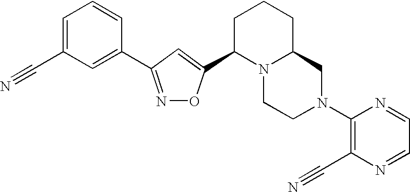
C1=C(C#N)C=C(C2=NOC(C3N4C(CCC3)CN(C3=C(C#N)N=CC=N3)CC4)=C2)C=C1
